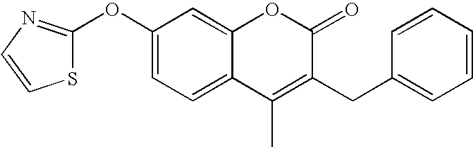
C1(OC2=NC=CS2)=CC=C2C(=C1)OC(=O)C(CC1=CC=CC=C1)=C2C
